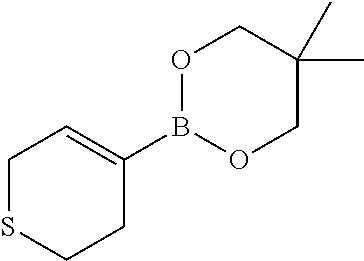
C1SCCC(B2OCC(C)(C)CO2)=C1
